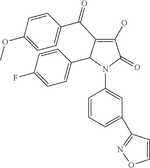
C1(O)=C(C(C2=CC=C(OC)C=C2)=O)C(C2=CC=C(F)C=C2)N(C2=CC(C3=NOC=C3)=CC=C2)C1=O
